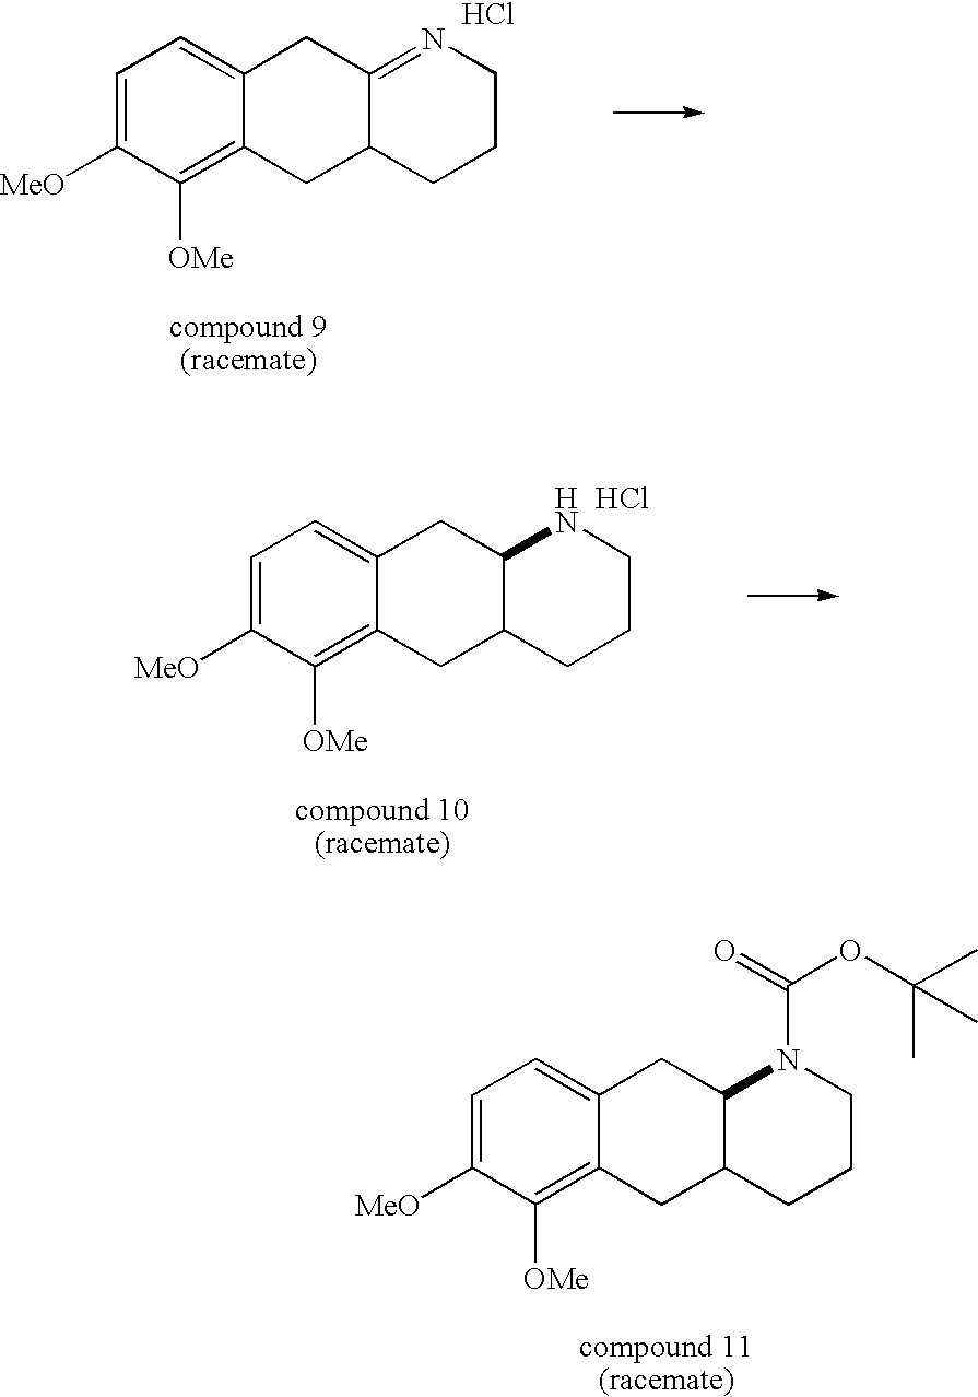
C1=C([MeO])C([OMe])=C2C(=C1)CC1=NCCCC1C2.Cl.C1=C([MeO])C([OMe])=C2C(=C1)CC1C(C2)CCCN1.Cl.C1=C([MeO])C([OMe])=C2C(=C1)CC1C(C2)CCCN1C(=O)OC(C)(C)C
